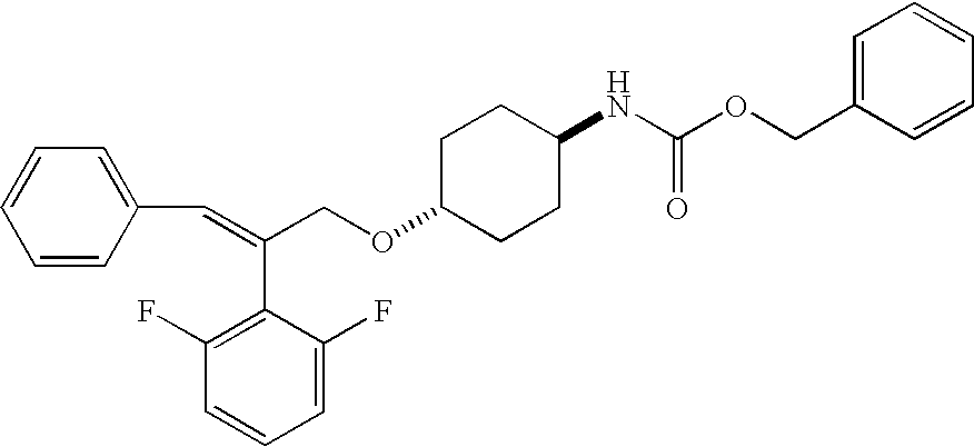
C1=CC(C=C(COC2CCC(NC(OCC3=CC=CC=C3)=O)CC2)C2=C(F)C=CC=C2F)=CC=C1
